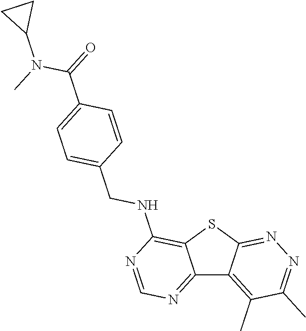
C12=NC=NC(NCC3=CC=C(C(N(C4CC4)C)=O)C=C3)=C1SC1=NN=C(C)C(C)=C21
